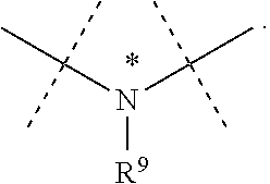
C(N(C(C)(C)C)[R9])(C)(C)C
